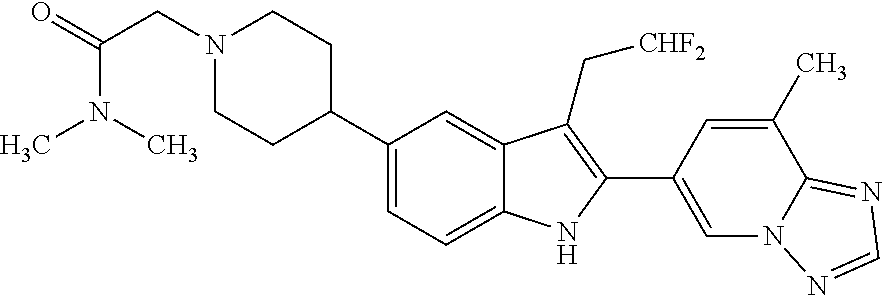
C1(C2CCN(CC(=O)N(C)C)CC2)=CC=C2C(=C1)C(C[CHF2])=C(C1=CN3C(=NC=N3)C(C)=C1)N2
